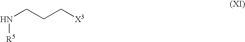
N(CCC[X3])[R5]
